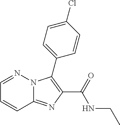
C12=NC(C(=O)NCC)=C(C3=CC=C(Cl)C=C3)N1N=CC=C2
